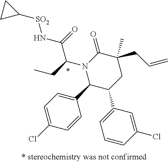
N1(C(CC)C(N[SO2]C2CC2)=O)C(C2=CC=C(Cl)C=C2)C(C2=CC=CC(Cl)=C2)CC(C)(CC=C)C1=O
